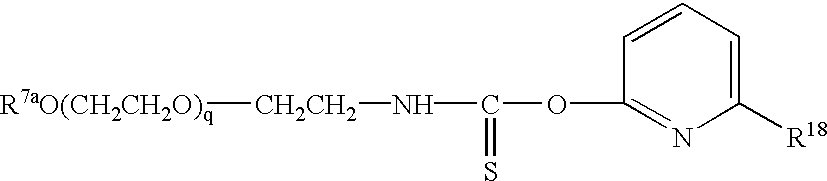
[R7aO(CH2CH2O)q][CH2CH2]NC(OC1=NC([R18])=CC=C1)=S
